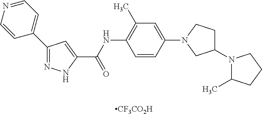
[CF3CO2H].C1(N2C(C)CCC2)CCN(C2=CC(C)=C(NC(C3=CC(C4=CC=NC=C4)=NN3)=O)C=C2)C1
